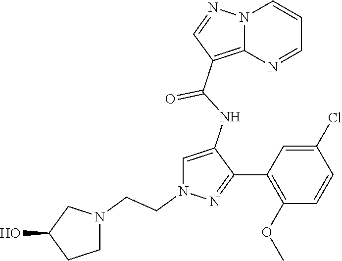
N12C(=C(C(NC3=CN(CCN4CC(O)CC4)N=C3C3=C(OC)C=CC(Cl)=C3)=O)C=N1)N=CC=C2
